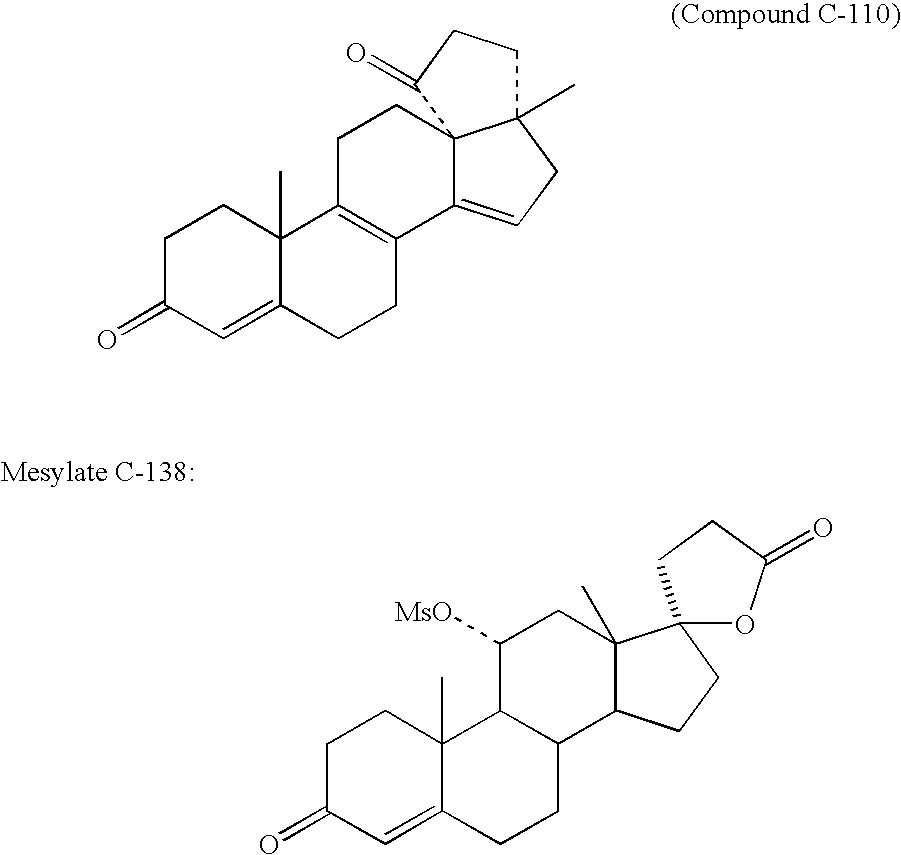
C1C(=O)C=C2C(C)(C1)C1C(CC2)C2C(C)(CC1[MsO])C1(CC2)OC(=O)CC1.C1C(=O)C=C2C(C)(C1)C1=C(CC2)C2=CCC3(C)C2(CC1)C(=O)CC3
